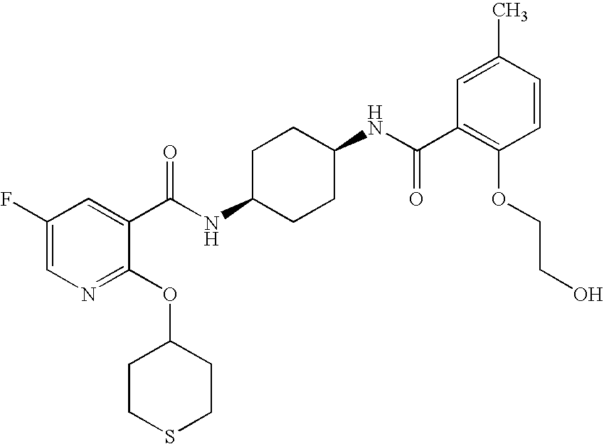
C1CSCCC1OC1=NC=C(F)C=C1C(NC1CCC(NC(C2=C(OCCO)C=CC(C)=C2)=O)CC1)=O
